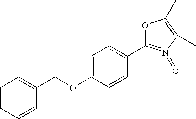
C1=C(OCC2=CC=CC=C2)C=CC(C2=N(=O)C(C)=C(C)O2)=C1
